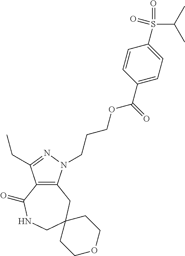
C12=C(N(CCCOC(C3=CC=C(S(C(C)C)(=O)=O)C=C3)=O)N=C1CC)CC1(CNC2=O)CCOCC1
